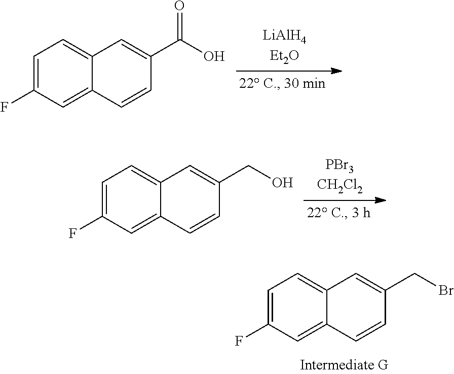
C1(F)=CC=C2C(=C1)C=CC(C(O)=O)=C2.C1(F)=CC=C2C(=C1)C=CC(CO)=C2.C1(F)=CC=C2C(=C1)C=CC(CBr)=C2
